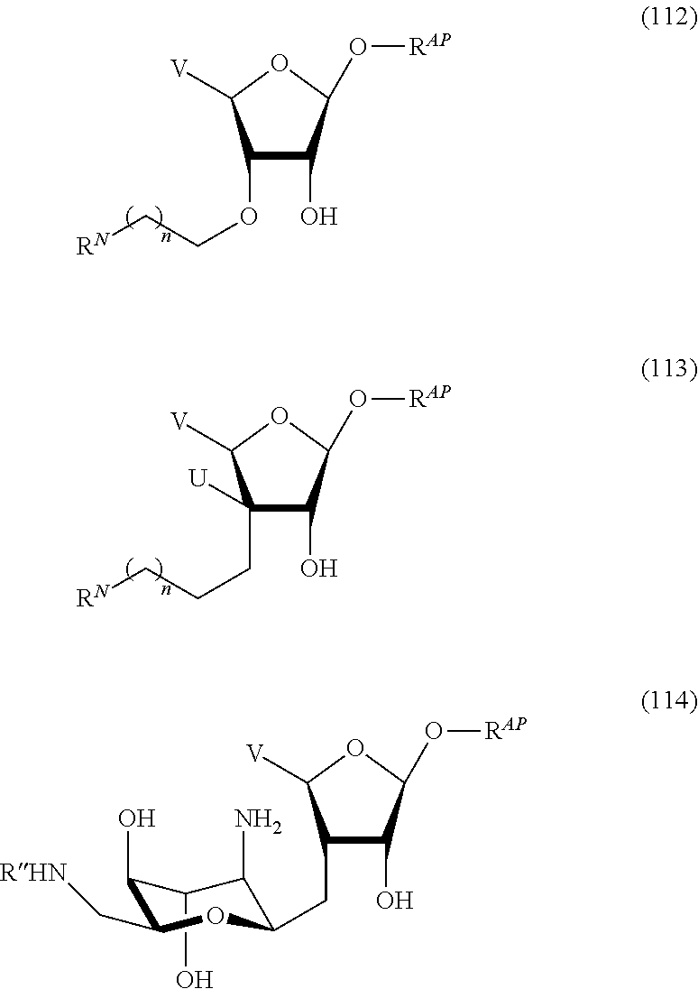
C1(OCC[RN])C(O)C(O[RAP])OC1[V].C1(CCC[RN])([U])C(O)C(O[RAP])OC1[V].C1(CC2OC(C[RHN])C(O)C(O)C2N)C(O)C(O[RAP])OC1[V]
